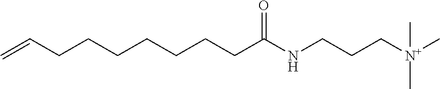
C=CCCCCCCCC(NCCC[N+](C)(C)C)=O
